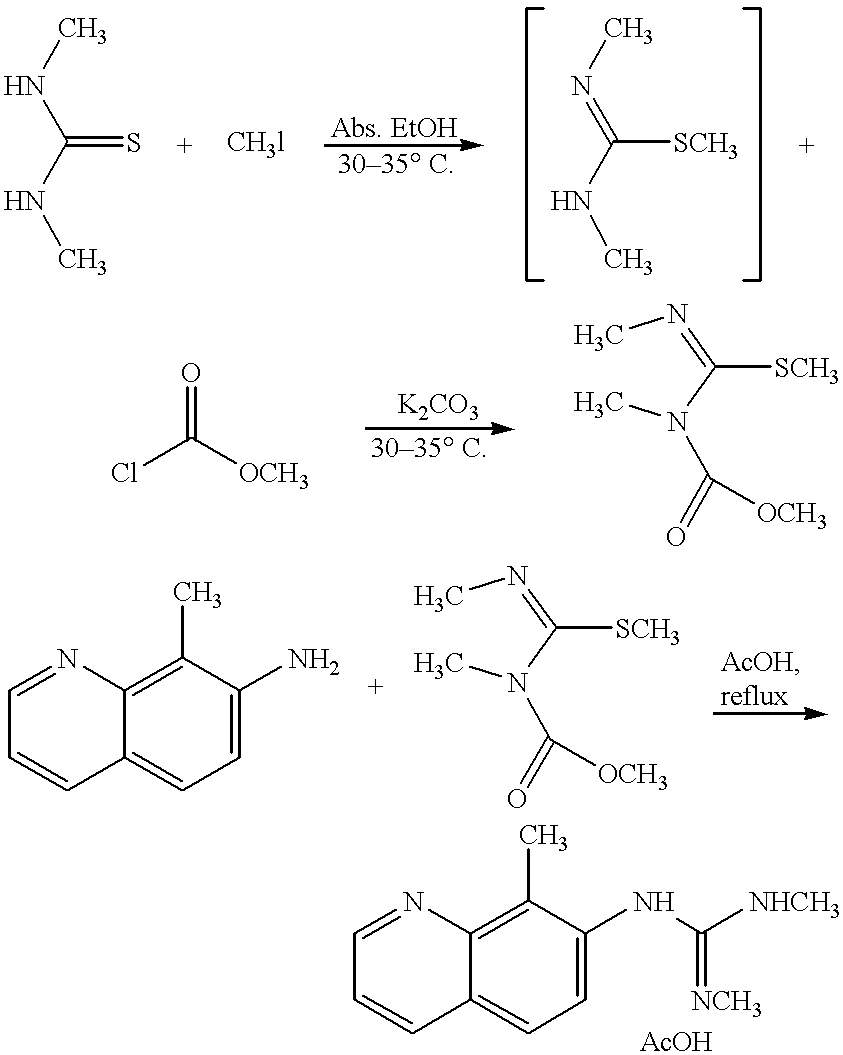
CNC(NC)=S.CN=C(NC)[SCH3].ClC([OCH3])=O.CN=C(N(C)C(=O)[OCH3])[SCH3].C12=CC=C(N)C(C)=C1N=CC=C2.CN=C(N(C)C(=O)[OCH3])[SCH3].C12=CC=C(NC([NHCH3])=[NCH3])C(C)=C1N=CC=C2
